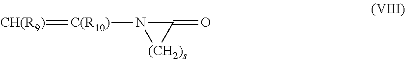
[CH(R9)]=[C(R10)]N1C(=O)[(CH2)s]1
